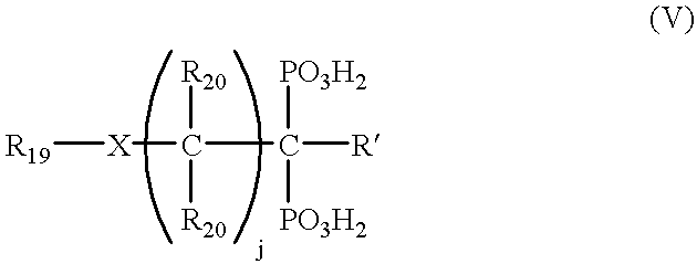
[R19][X]C(C([R])([PO3H2])[PO3H2])([R20])[R20]
